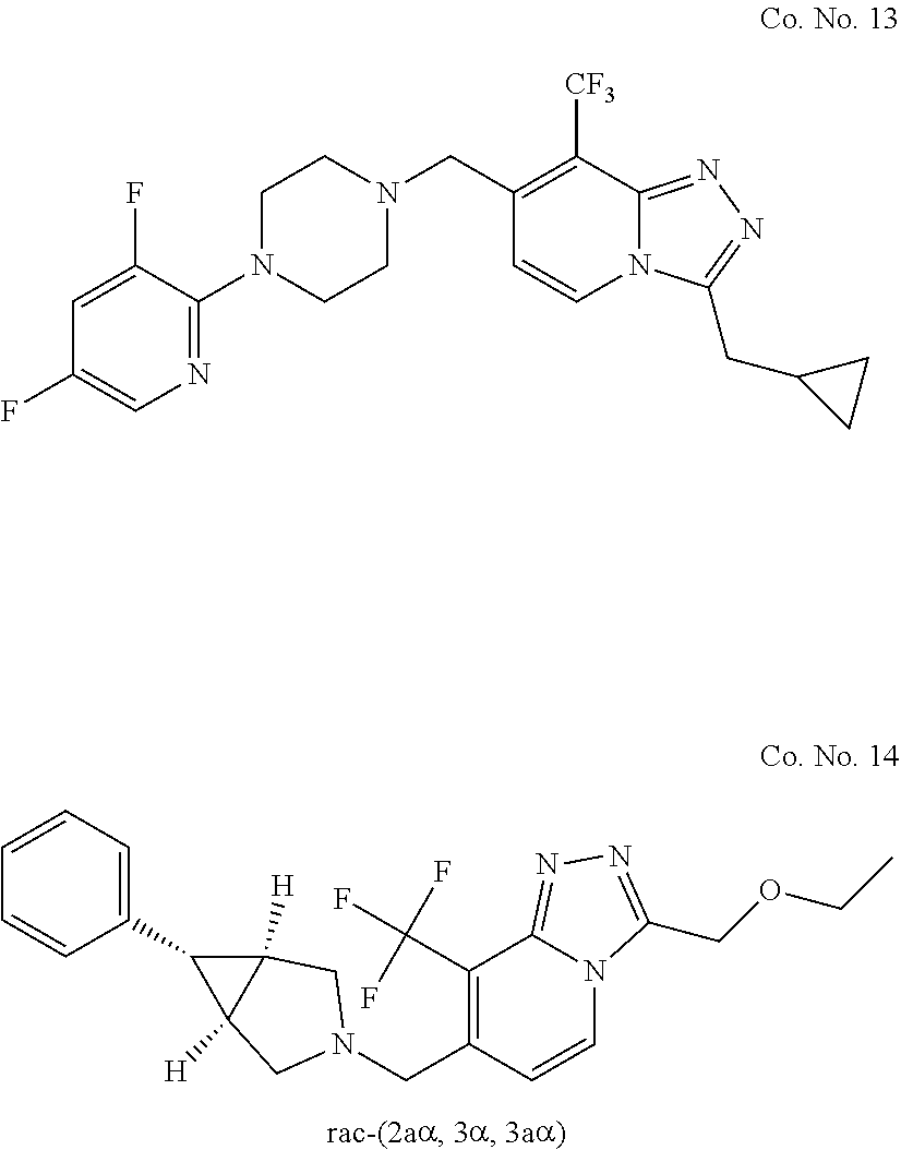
C1=C(F)C(N2CCN(CC3=C([CF3])C4=NN=C(CC5CC5)N4C=C3)CC2)=NC=C1F.C1=CC=C(C2C3([H])C2([H])CN(CC2=C(C(F)(F)F)C4=NN=C(COCC)N4C=C2)C3)C=C1
